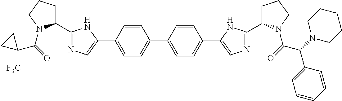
C1=CC(C2=CN=C(C3CCCN3C(=O)C3([F3C])CC3)N2)=CC=C1C1=CC=C(C2=CN=C(C3CCCN3C(C(C3=CC=CC=C3)N3CCCCC3)=O)N2)C=C1
